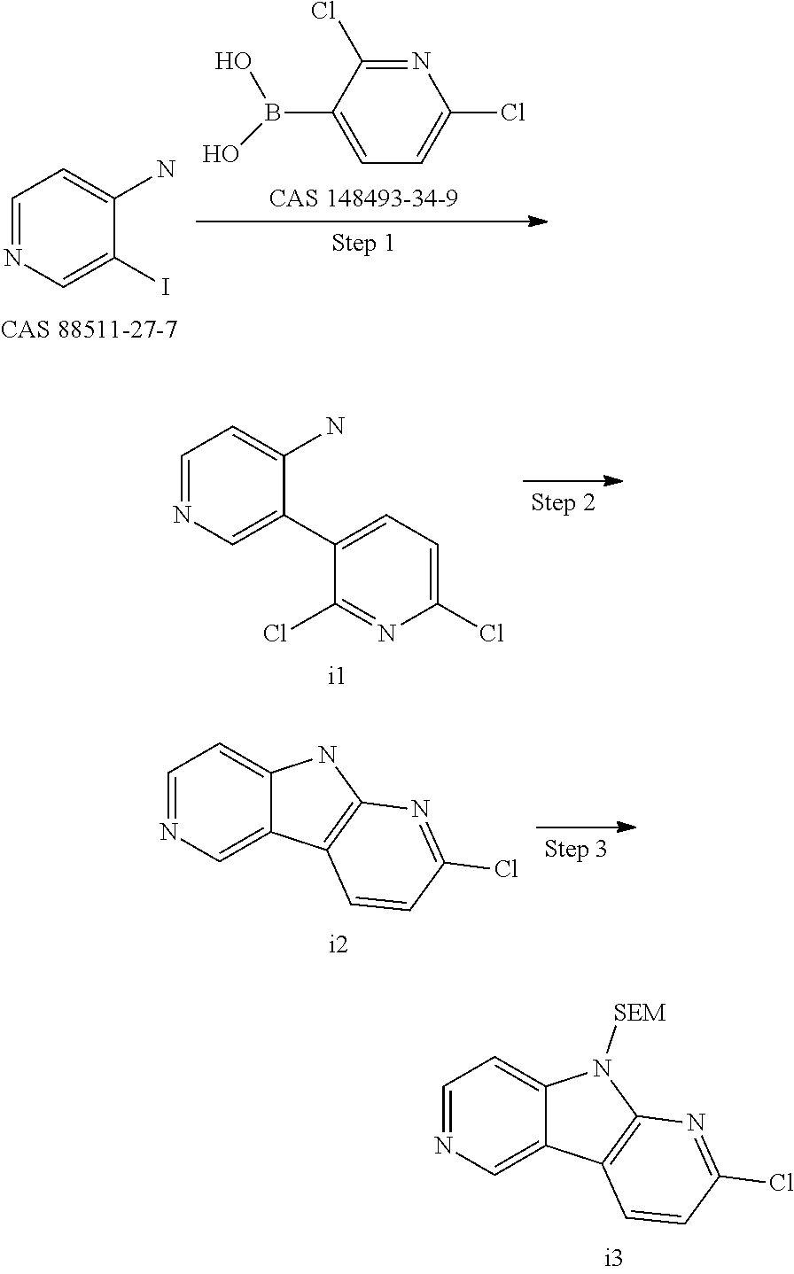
C1=NC=C2C(=C1)N([SEM])C1=C2C=CC(Cl)=N1.C1=NC=C(I)C(N)=C1.N1=C(Cl)C(B(O)O)=CC=C1Cl.C1=NC=C(C2=CC=C(Cl)N=C2Cl)C(N)=C1.C1=NC=C2C(=C1)NC1=C2C=CC(Cl)=N1
